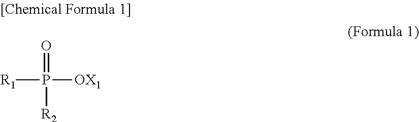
[R1]P(=O)([OX1])[R2]
